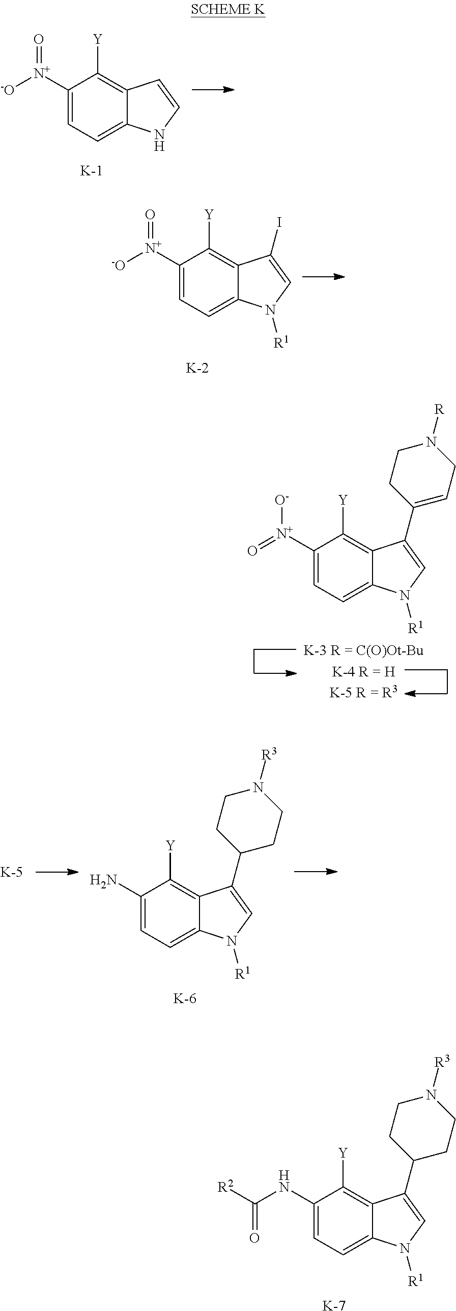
[K-3 R = C(O)Ot-BuK-4 R = HK-5 R = R3].C1([N+](=O)[O-])=CC=C2C(=C1[Y])C(C1=CCN([R])CC1)=CN2[R1].C1([N+]([-O])=O)=CC=C2C(=C1[Y])C=CN2.[K].C1([N+]([-O])=O)=CC=C2C(=C1[Y])C(I)=CN2[R1].[K].C1(NC([R2])=O)=CC=C2C(=C1[Y])C(C1CCN([R3])CC1)=CN2[R1].[K].C1(N)=CC=C2C(=C1[Y])C(C1CCN([R3])CC1)=CN2[R1].[K].[K]
